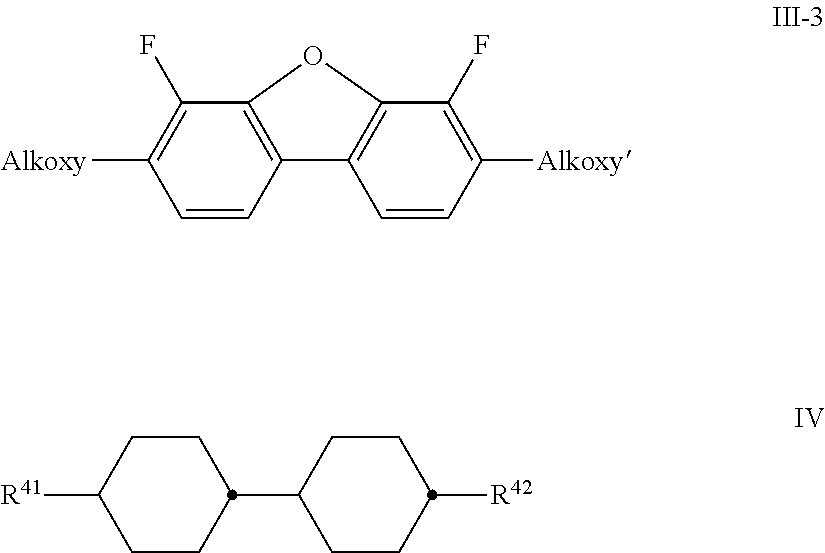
[Alkoxy]C1=C(F)C2=C(C=C1)C1=C(C(F)=C([Alkoxy])C=C1)O2.[R41]C1CCC(C2CCC([R42])CC2)CC1
